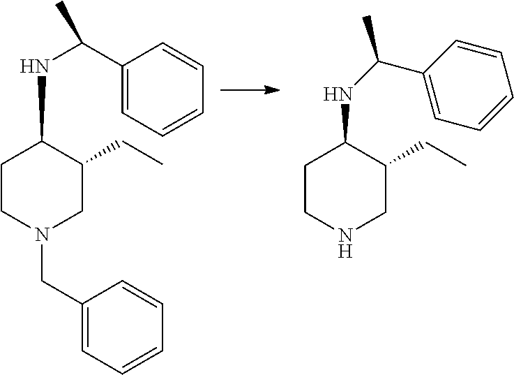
C1CN(CC2=CC=CC=C2)CC(CC)C1NC(C1=CC=CC=C1)C.C1CNCC(CC)C1NC(C1=CC=CC=C1)C
